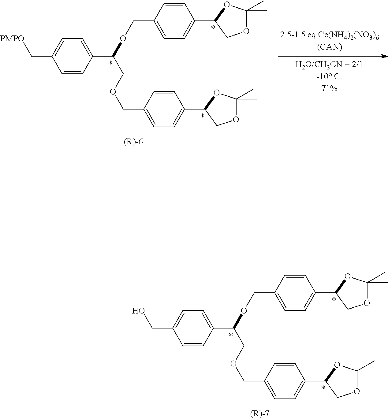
C(C1=CC=C(C(COCC2=CC=C(C3COC(C)(C)O3)C=C2)OCC2=CC=C(C3COC(C)(C)O3)C=C2)C=C1)[PMPO].C(C1=CC=C(C(COCC2=CC=C(C3COC(C)(C)O3)C=C2)OCC2=CC=C(C3COC(C)(C)O3)C=C2)C=C1)O
